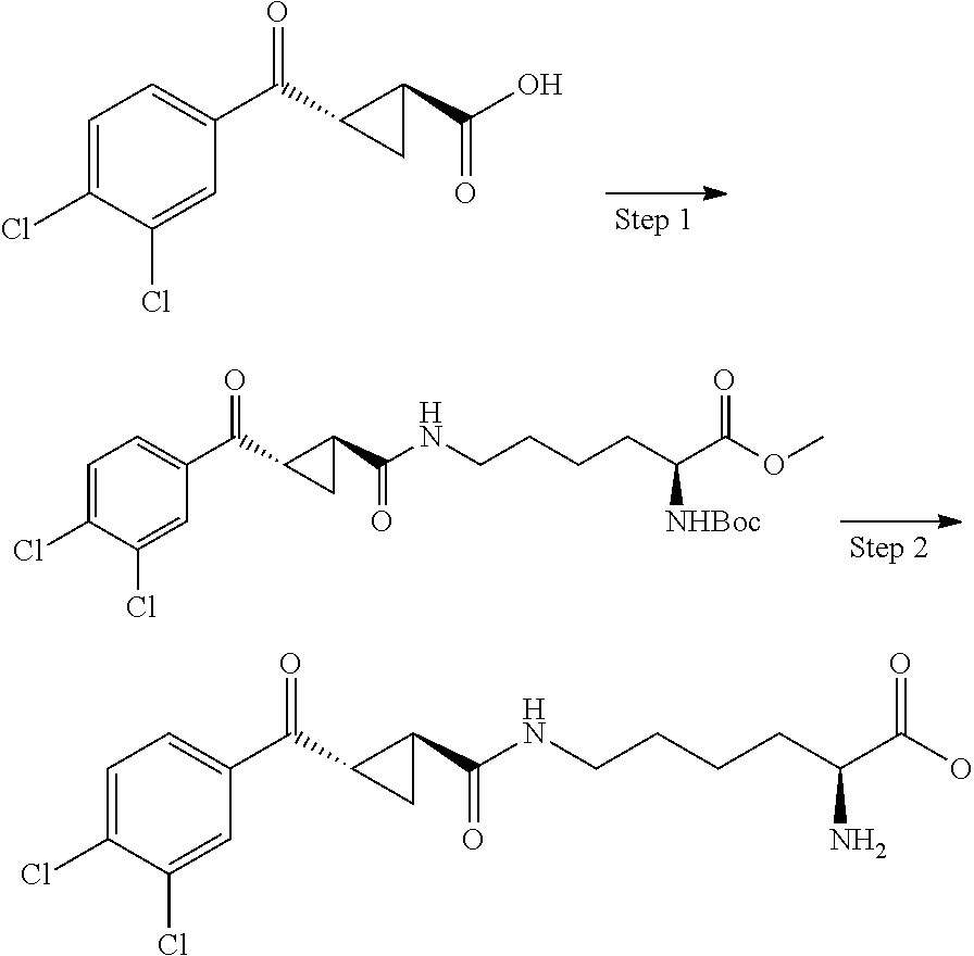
C1=C(Cl)C(Cl)=CC(C(C2C(C(O)=O)C2)=O)=C1.C1=C(Cl)C(Cl)=CC(C(C2C(C(NCCCCC(C(OC)=O)[NHBoc])=O)C2)=O)=C1.C1=C(Cl)C(Cl)=CC(C(C2C(C(NCCCCC(C(O)=O)N)=O)C2)=O)=C1
